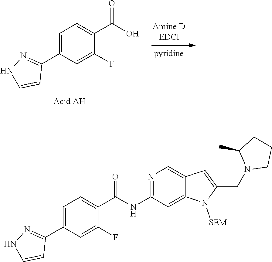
C1=C(C2=NNC=C2)C=C(F)C(C(NC2=NC=C3C(=C2)N([SEM])C(CN2CCCC2C)=C3)=O)=C1.C1=C(C2=NNC=C2)C=C(F)C(C(O)=O)=C1
